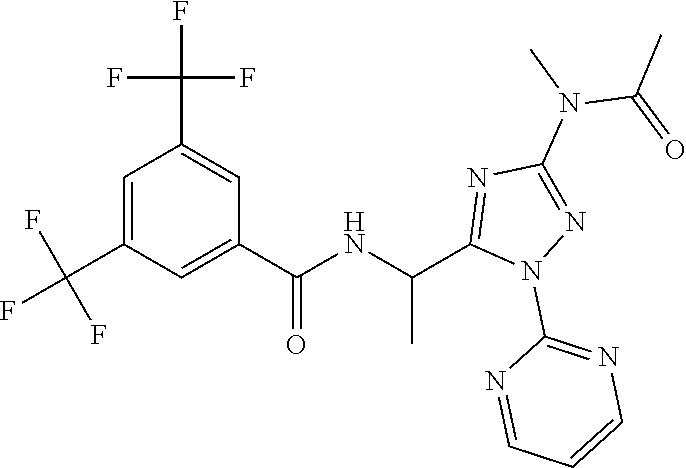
C1=C(C(F)(F)F)C=C(C(=O)NC(C)C2=NC(N(C)C(C)=O)=NN2C2=NC=CC=N2)C=C1C(F)(F)F
